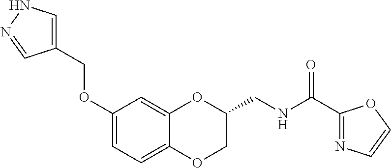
C1(OCC2=CNN=C2)=CC=C2C(=C1)OC(CNC(C1=NC=CO1)=O)CO2
